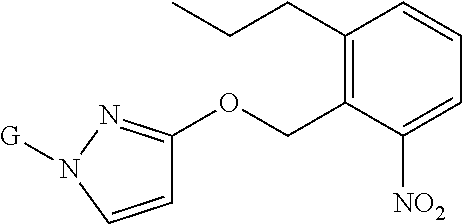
C1(CCC)=C(COC2=NN([G])C=C2)C([NO2])=CC=C1
